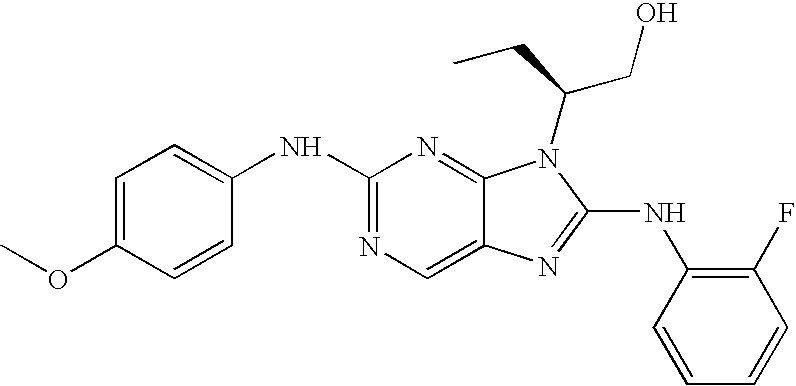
C1(NC2=NC=C3C(=N2)N(C(CC)CO)C(NC2=C(F)C=CC=C2)=N3)=CC=C(OC)C=C1
